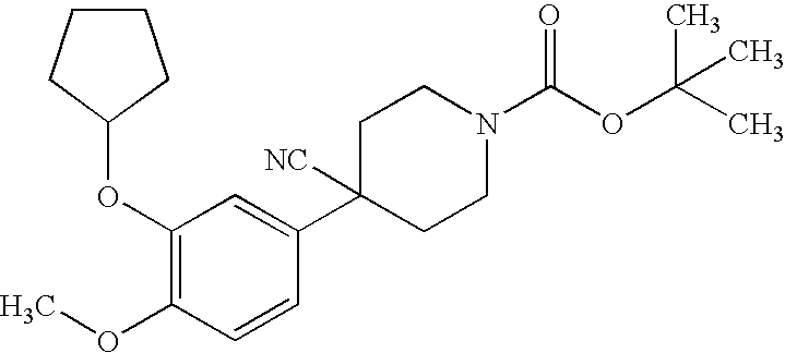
C1(OC2CCCC2)=C(OC)C=CC(C2([NC])CCN(C(OC(C)(C)C)=O)CC2)=C1
